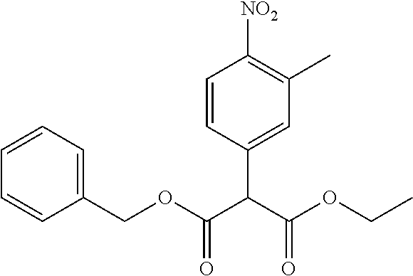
O(CC1=CC=CC=C1)C(C(C1=CC(C)=C([NO2])C=C1)C(OCC)=O)=O
